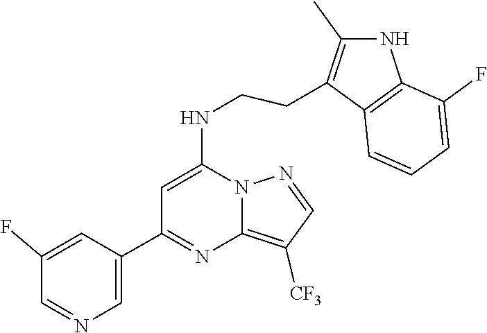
C1([CF3])=C2N(N=C1)C(NCCC1=C(C)NC3=C1C=CC=C3F)=CC(C1=CN=CC(F)=C1)=N2
